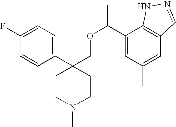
C1(C2(COC(C3=CC(C)=CC4=C3NN=C4)C)CCN(C)CC2)=CC=C(F)C=C1
